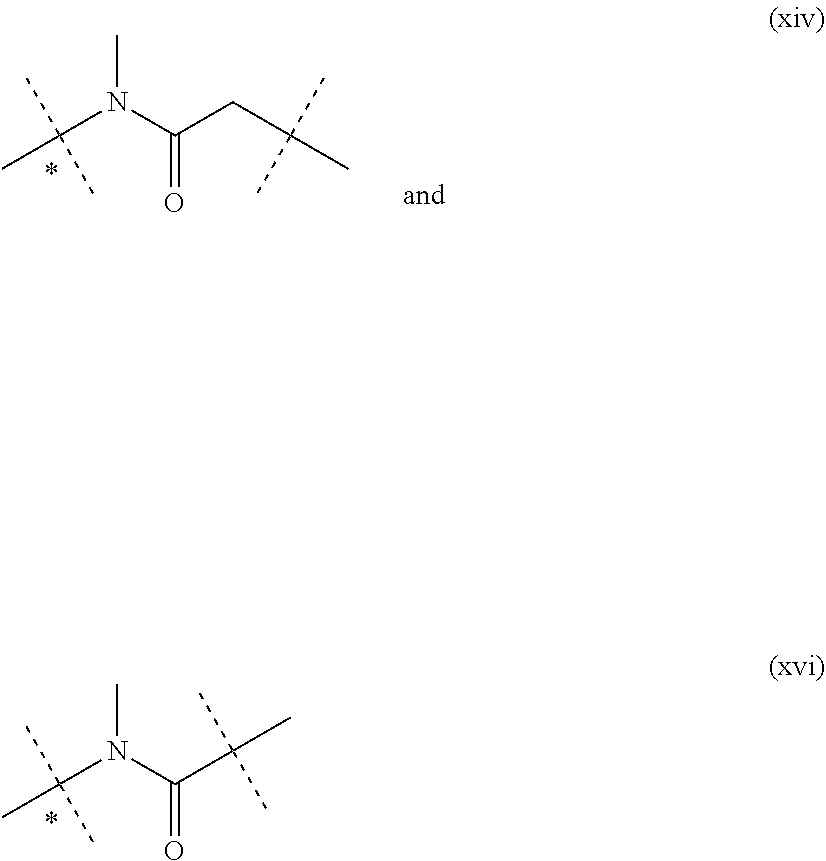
CC(N(C(CC(C)(C)C)=O)C)(C)C.CC(N(C(C(C)(C)C)=O)C)(C)C
